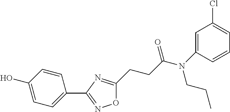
O1C(CCC(N(C2=CC(Cl)=CC=C2)CCC)=O)=NC(C2=CC=C(O)C=C2)=N1
